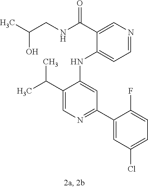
C1(NC2=CC(C3=CC(Cl)=CC=C3F)=NC=C2C(C)C)=CC=NC=C1C(NCC(C)O)=O
